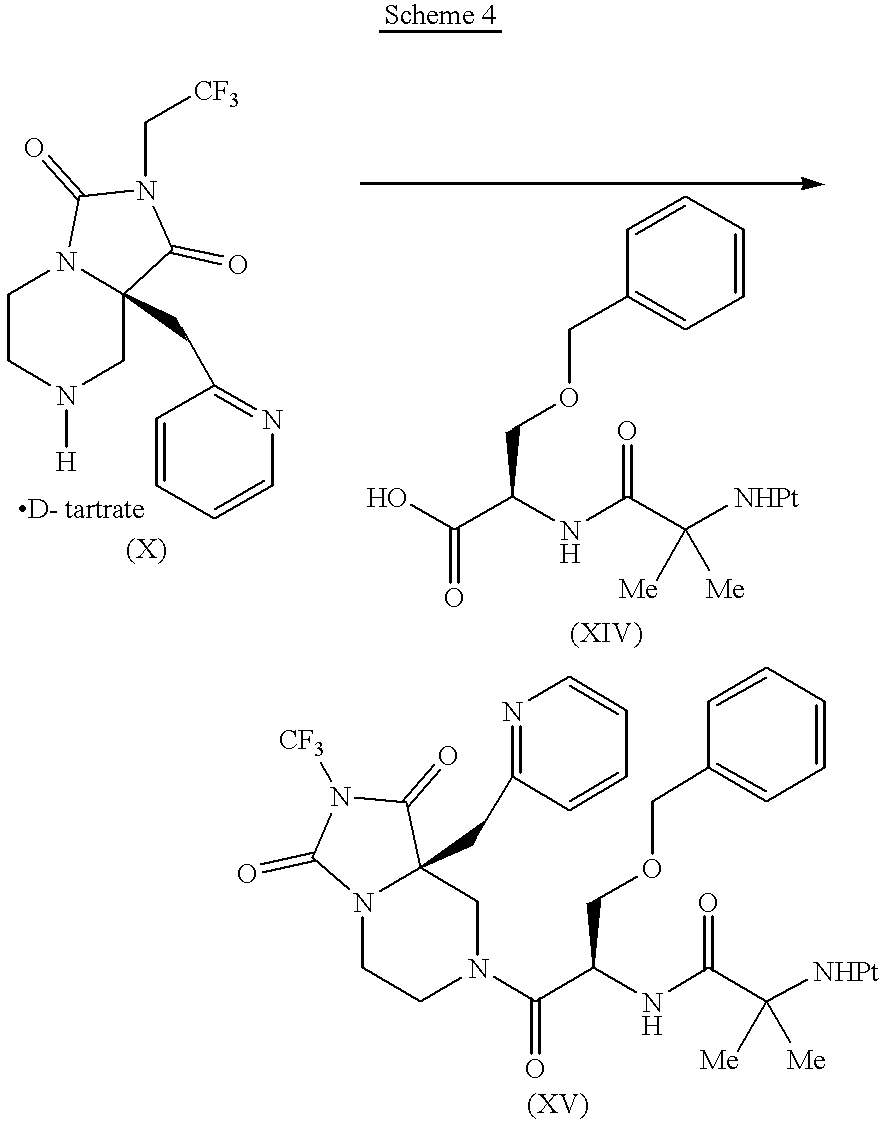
C1CN([H])CC2(CC3=NC=CC=C3)N1C(=O)N(C[CF3])C2=O.C1=CC=CC(COCC(C(O)=O)NC(C([NHPt])([Me])[Me])=O)=C1.C1=CC=CC(COCC(C(=O)N2CCN3C(CC4=NC=CC=C4)(C2)C(=O)N([CF3])C3=O)NC(C([NHPt])([Me])[Me])=O)=C1
